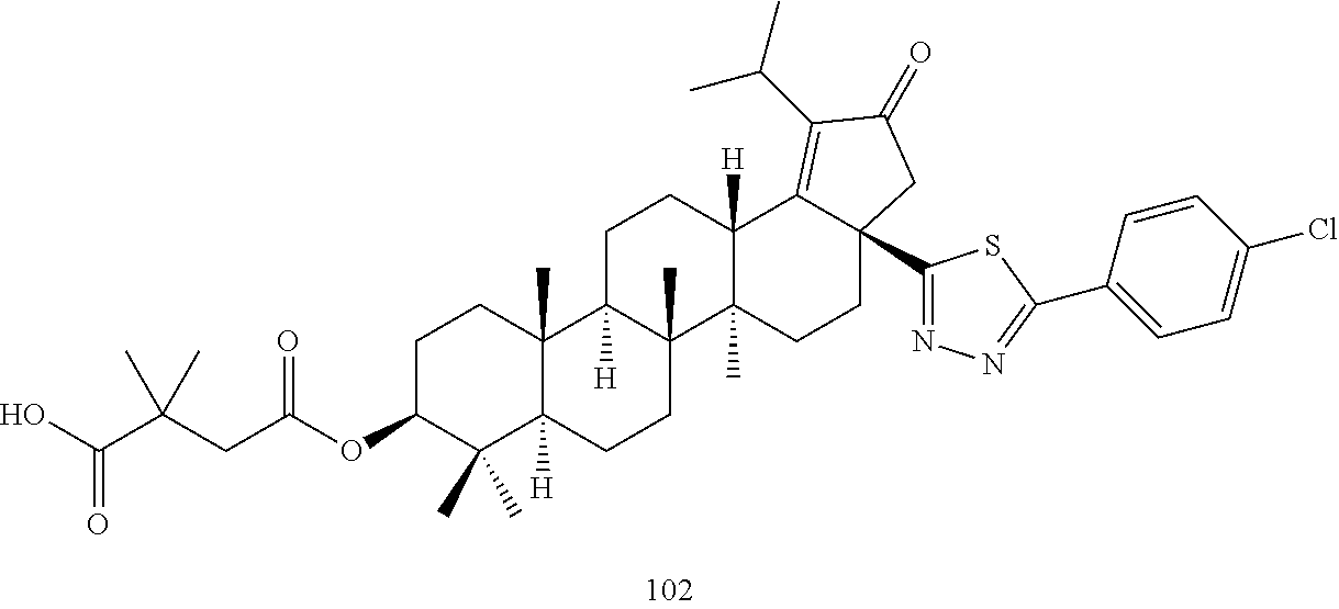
C1C(OC(CC(C(O)=O)(C)C)=O)C(C)(C)C2([H])C(C)(C1)C1([H])C(C)(CC2)C2(C)C([H])(CC1)C1=C(C(C)C)C(=O)CC1(C1=NN=C(C3=CC=C(Cl)C=C3)S1)CC2
